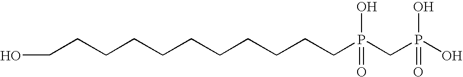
OCCCCCCCCCCCP(CP(O)(O)=O)(O)=O
